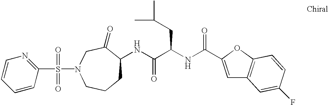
S(N1CC(=O)C(NC(C(NC(=O)C2=CC3=C(O2)C=CC(F)=C3)CC(C)C)=O)CCC1)(=O)(=O)C1=NC=CC=C1
